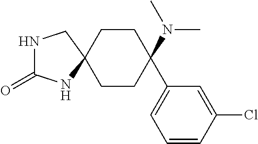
C1CC(N(C)C)(C2=CC=CC(Cl)=C2)CCC12CNC(=O)N2
